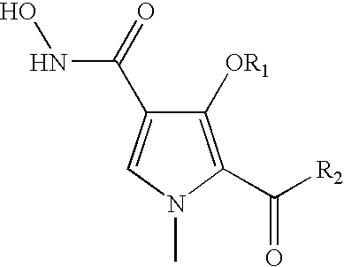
C1([OR1])=C(C([R2])=O)N(C)C=C1C(=O)NO
